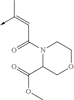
C(C(N1C(C(=O)OC)COCC1)=O)=C(C)->C
